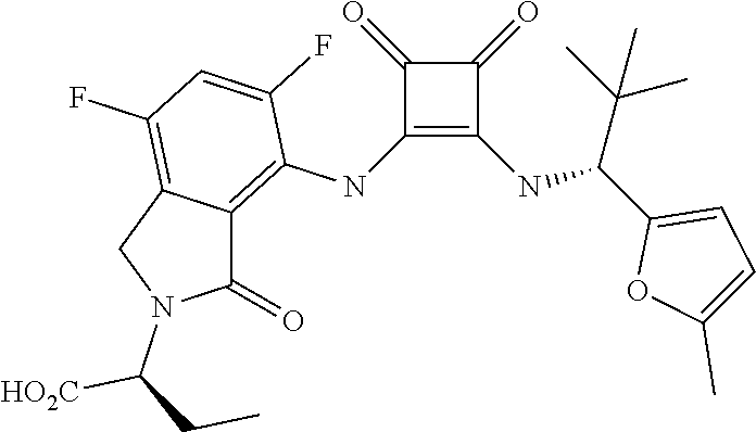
C1(NC2=C3C(=C(F)C=C2F)CN(C([HO2C])CC)C3=O)=C(NC(C2=CC=C(C)O2)C(C)(C)C)C(=O)C1=O
